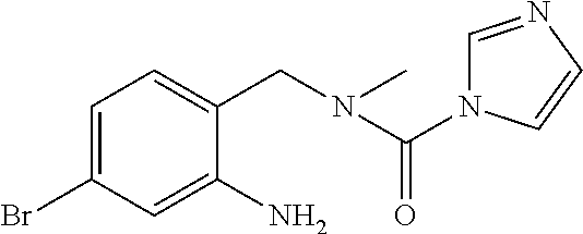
C1=C(Br)C=C(N)C(CN(C(=O)N2C=NC=C2)C)=C1
